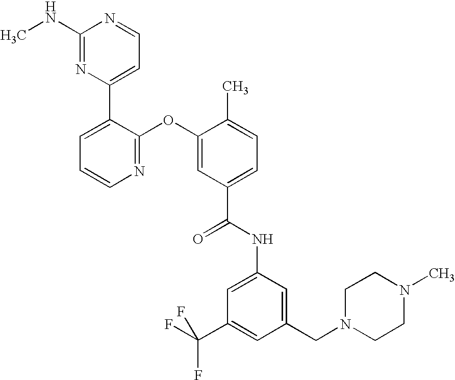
N1=C(OC2=CC(C(NC3=CC(C(F)(F)F)=CC(CN4CCN(C)CC4)=C3)=O)=CC=C2C)C(C2=CC=NC(NC)=N2)=CC=C1
